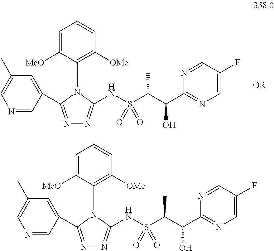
N(S(=O)(=O)C(C)C(O)C1=NC=C(F)C=N1)C1=NN=C(C2=CC(C)=CN=C2)N1C1=C([OMe])C=CC=C1[MeO].N(S(=O)(=O)C(C)C(O)C1=NC=C(F)C=N1)C1=NN=C(C2=CC(C)=CN=C2)N1C1=C([OMe])C=CC=C1[MeO]
